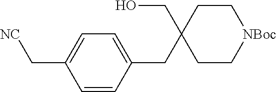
C1=CC(CC2(CO)CC[NBoc]CC2)=CC=C1C[NC]
